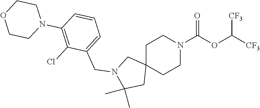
C1C2(CCN(C(OC([CF3])[CF3])=O)C1)CN(CC1=CC=CC(N3CCOCC3)=C1Cl)C(C)(C)C2
